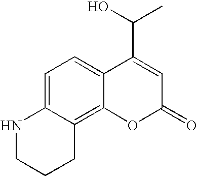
C1=C2C(=C3C(=C1)C(C(C)O)=CC(=O)O3)CCCN2
